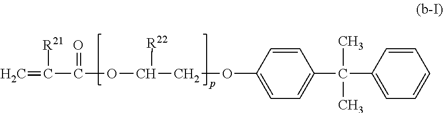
C=C([R21])C(OC(COC1=CC=C(C(C2=CC=CC=C2)(C)C)C=C1)[R22])=O
